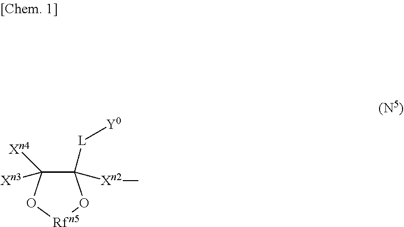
C1([L][Y0])([Xn2]C)C([Xn3])([Xn4])O[Rfn5]O1
